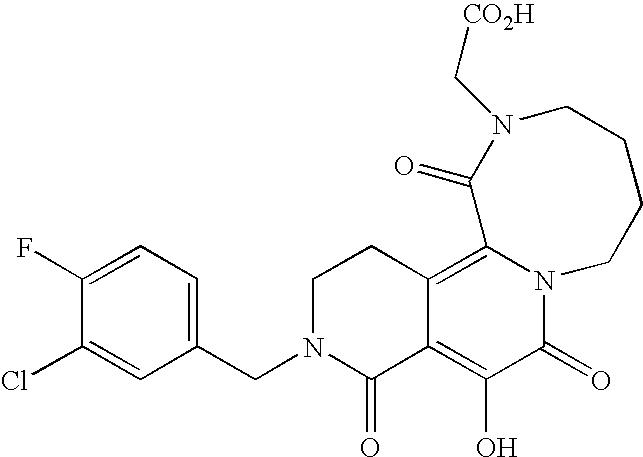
C1(CN2C(=O)C3=C(O)C(=O)N4C(=C3CC2)C(=O)N(C[CO2H])CCCC4)=CC=C(F)C(Cl)=C1
